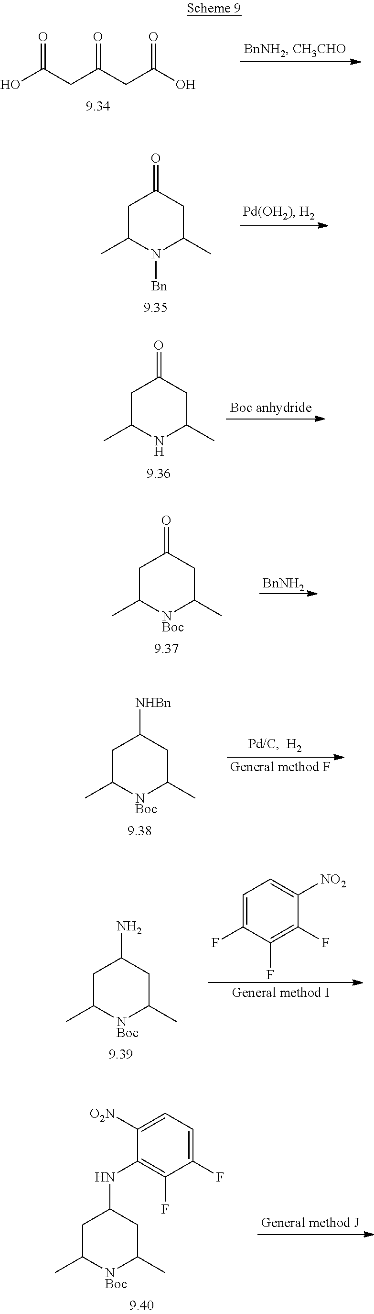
OC(CC(CC(O)=O)=O)=O.C1C(C)N([Bn])C(C)CC1=O.C1C(C)[NBoc]C(C)CC1[NHBn].C1C(C)[NBoc]C(C)CC1N.C1=C(F)C(F)=C(F)C([NO2])=C1.C1C(C)[NBoc]C(C)CC1NC1=C(F)C(F)=CC=C1[O2N].C1C(C)NC(C)CC1=O.C1C(C)[NBoc]C(C)CC1=O.[BnNH2]
